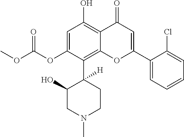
C1=C(OC(OC)=O)C(C2([H])C(O)CN(C)CC2)=C2C(=C1O)C(=O)C=C(C1=CC=CC=C1Cl)O2
